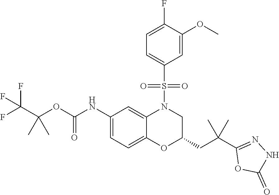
C(OC(NC1=CC=C2C(=C1)N(S(=O)(=O)C1=CC=C(F)C(OC)=C1)CC(CC(C1=NNC(=O)O1)(C)C)O2)=O)(C(F)(F)F)(C)C
